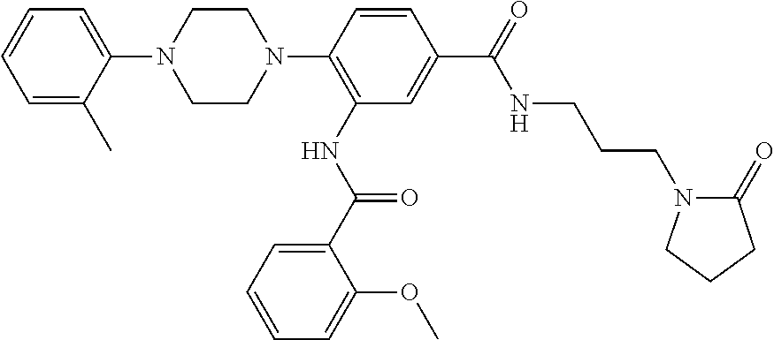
C1=CC=C(C)C(N2CCN(C3=C(NC(C4=CC=CC=C4OC)=O)C=C(C(NCCCN4C(=O)CCC4)=O)C=C3)CC2)=C1
